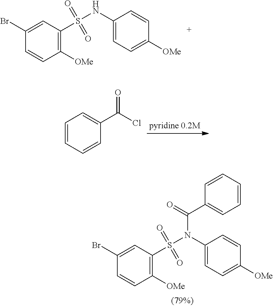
C1([OMe])=C(S(NC2=CC=C([OMe])C=C2)(=O)=O)C=C(Br)C=C1.C1=CC=CC=C1C(Cl)=O.C1([OMe])=C(S(N(C2=CC=C([OMe])C=C2)C(=O)C2=CC=CC=C2)(=O)=O)C=C(Br)C=C1
